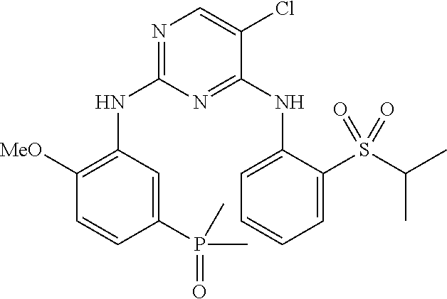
N1=C(NC2=C([MeO])C=CC(P(C)(C)=O)=C2)N=C(NC2=CC=CC=C2S(C(C)C)(=O)=O)C(Cl)=C1
